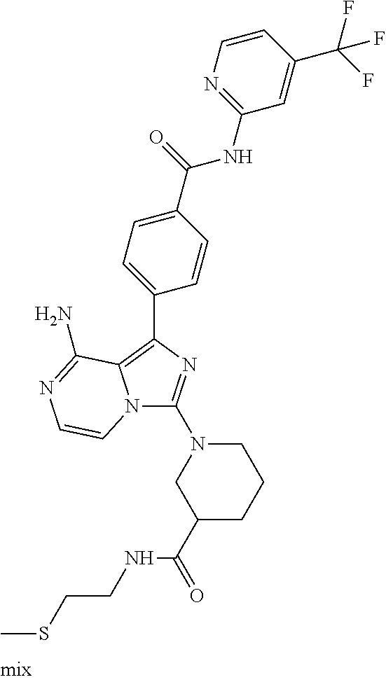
N12C(N3CC(C(=O)NCCSC)CCC3)=NC(C3=CC=C(C(=O)NC4=NC=CC(C(F)(F)F)=C4)C=C3)=C1C(N)=NC=C2
